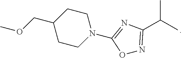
C1CN(C2=NC(C(C)C)=NO2)CCC1COC
